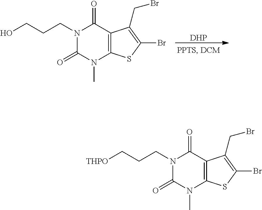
[DHP].OCCCN1C(=O)N(C)C2=C(C1=O)C(CBr)=C(Br)S2.[THPO]CCCN1C(=O)N(C)C2=C(C1=O)C(CBr)=C(Br)S2
